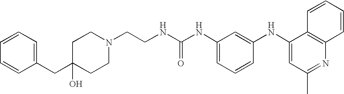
C1(NC2=CC(C)=NC3=C2C=CC=C3)=CC(NC(NCCN2CCC(CC3=CC=CC=C3)(O)CC2)=O)=CC=C1
